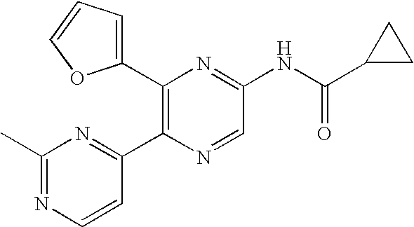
C1(C2=C(C3=NC(C)=NC=C3)N=CC(NC(C3CC3)=O)=N2)=CC=CO1
